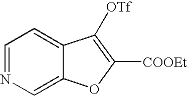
C1=NC=C2C(=C1)C([OTf])=C([COOEt])O2
